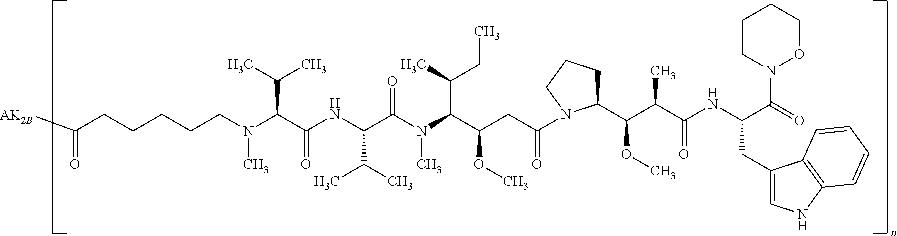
N(C(C(NC(C(C)C)C(N(C)C(C(C)CC)C(CC(=O)N1C(C(C(C(=O)NC(CC2=CNC3=C2C=CC=C3)C(=O)N2OCCCC2)C)OC)CCC1)OC)=O)=O)C(C)C)(C)CCCCCC([AK2B])=O
